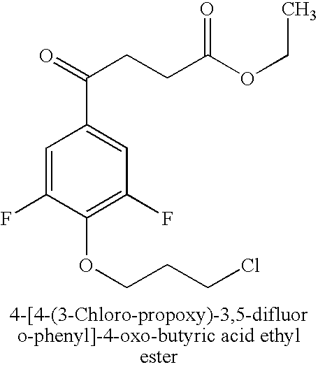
C1=C(F)C(OCCCCl)=C(F)C=C1C(=O)CCC(=O)OCC
